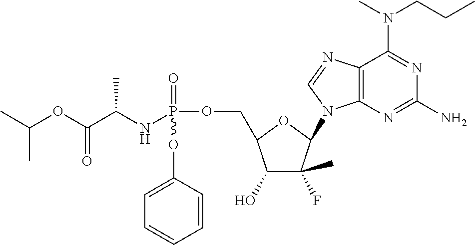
C12=C(N=C(N)N=C1N(CCC)C)N(C1C(C)(F)C(O)C(COP(=O)(NC(C(OC(C)C)=O)C)OC3=CC=CC=C3)O1)C=N2
